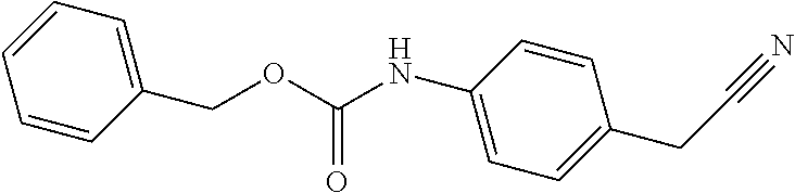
C1=CC(COC(NC2=CC=C(CC#N)C=C2)=O)=CC=C1
